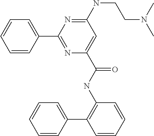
C1=CC=CC(C2=NC(C(NC3=C(C4=CC=CC=C4)C=CC=C3)=O)=CC(NCCN(C)C)=N2)=C1
